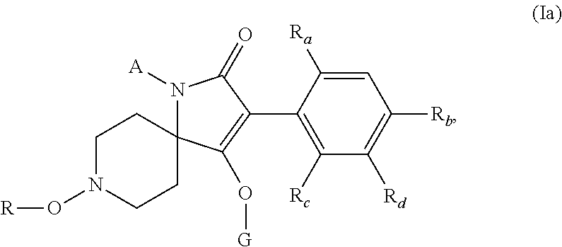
C1N(O[R])CCC2(C1)N([A])C(=O)C(C1=C([Rc])C([Rd])=C([Rb])C=C1[Ra])=C2O[G]
